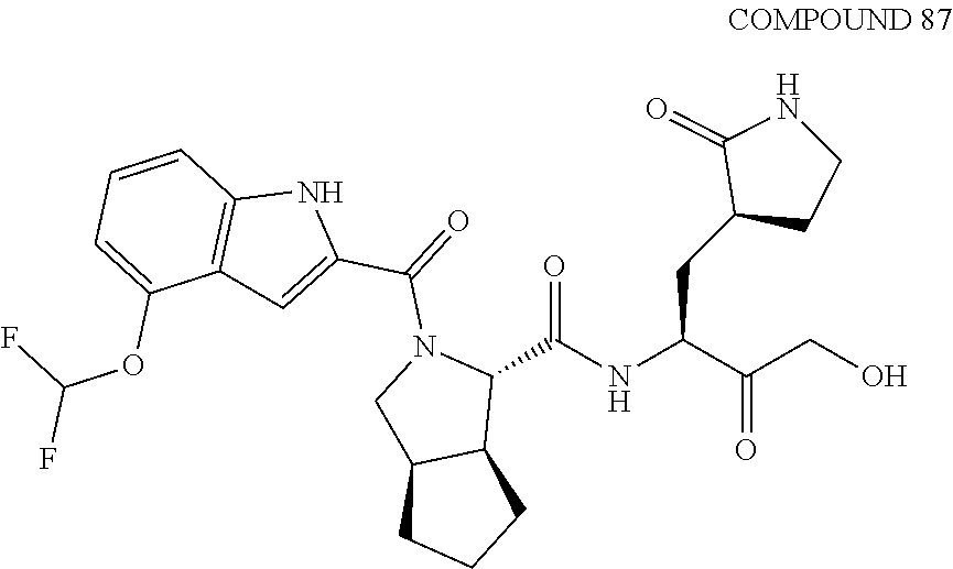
OCC(C(NC(C1N(C(=O)C2=CC3=C(N2)C=CC=C3OC(F)F)CC2C1CCC2)=O)CC1CCNC1=O)=O
